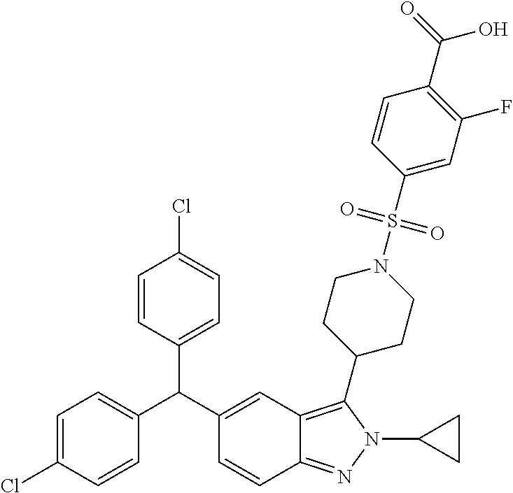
C1=C(C(C2=CC3=C(C4CCN(S(C5=CC(F)=C(C(=O)O)C=C5)(=O)=O)CC4)N(C4CC4)N=C3C=C2)C2=CC=C(Cl)C=C2)C=CC(Cl)=C1
